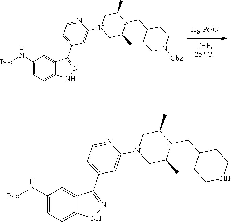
C1(N[Boc])=CC=C2C(=C1)C(C1=CC=NC(N3CC(C)N(CC4CCN([Cbz])CC4)C(C)C3)=C1)=NN2.C1(N[Boc])=CC=C2C(=C1)C(C1=CC=NC(N3CC(C)N(CC4CCNCC4)C(C)C3)=C1)=NN2
